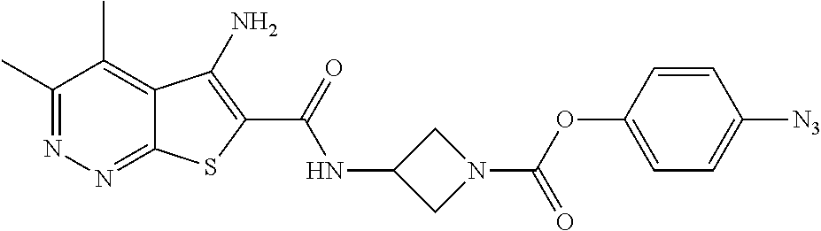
C1(C)=NN=C2C(=C1C)C(N)=C(C(=O)NC1CN(C(OC3=CC=C([N3])C=C3)=O)C1)S2
